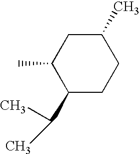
C1(C(C)C)CCC(C)CC1C
